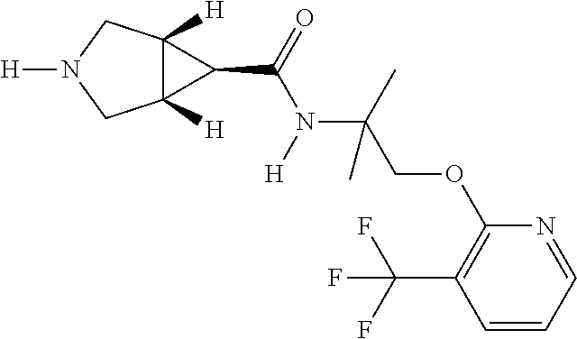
C12([H])C([H])(CN([H])C1)C2C(N(C(COC1=C(C(F)(F)F)C=CC=N1)(C)C)[H])=O
